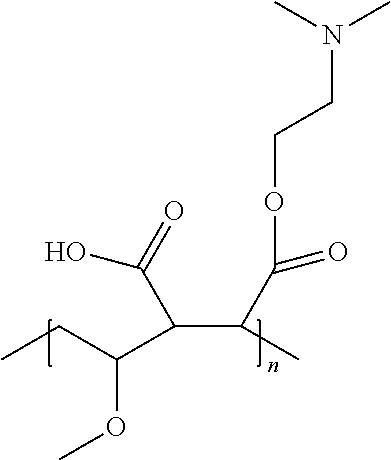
C(C(C(OCCN(C)C)=O)C)(C(=O)O)C(CC)OC
